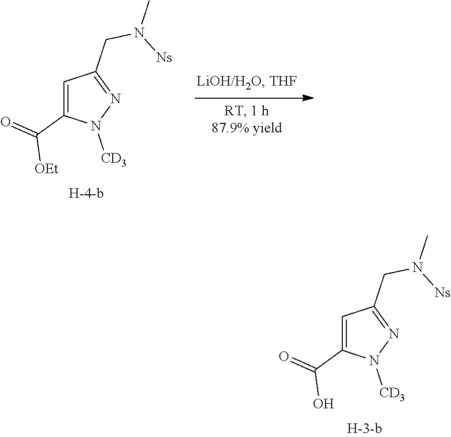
C1=C(C(=O)[OEt])N([CD3])N=C1CN([Ns])C.C1=C(C(=O)O)N([CD3])N=C1CN([Ns])C
